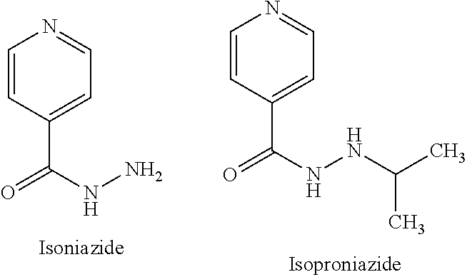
C1=CC(C(NN)=O)=CC=N1.C1=CC(C(NNC(C)C)=O)=CC=N1
